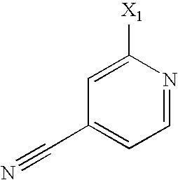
C1=NC([X1])=CC(C#N)=C1
